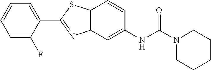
C1=C(C2=NC3=C(S2)C=CC(NC(N2CCCCC2)=O)=C3)C(F)=CC=C1
